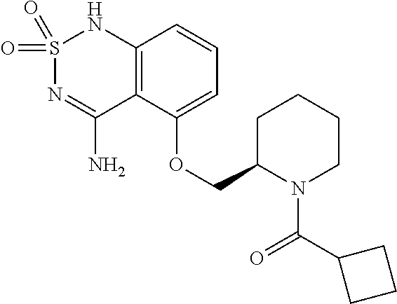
C12=C(C(OCC3N(C(C4CCC4)=O)CCCC3)=CC=C1)C(N)=NS(=O)(=O)N2
